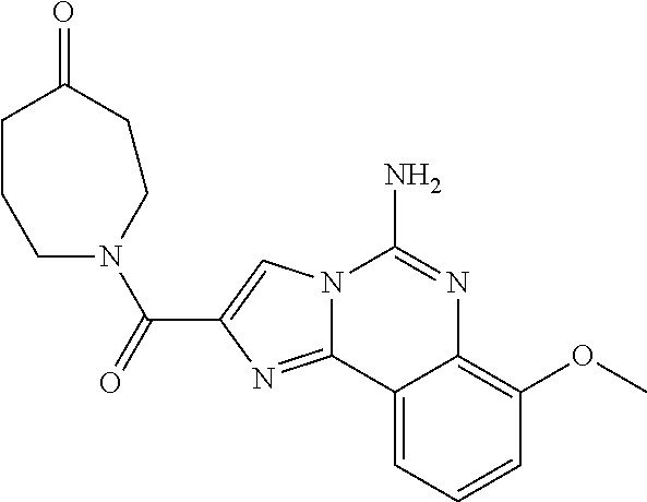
N12C(=NC(C(=O)N3CCCC(=O)CC3)=C1)C1=CC=CC(OC)=C1N=C2N
